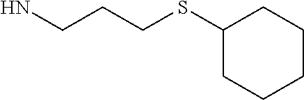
C1(SCCCN)CCCCC1
